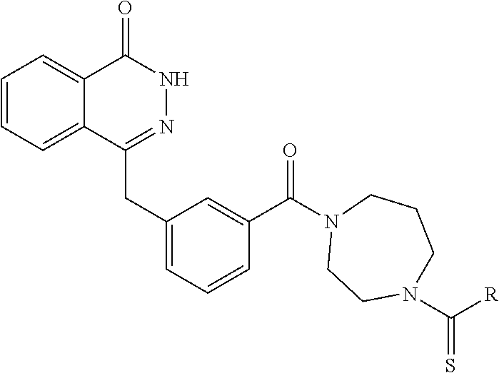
C1=CC=C2C(=C1)C(=O)NN=C2CC1=CC=CC(C(N2CCN(C(=S)[R])CCC2)=O)=C1
